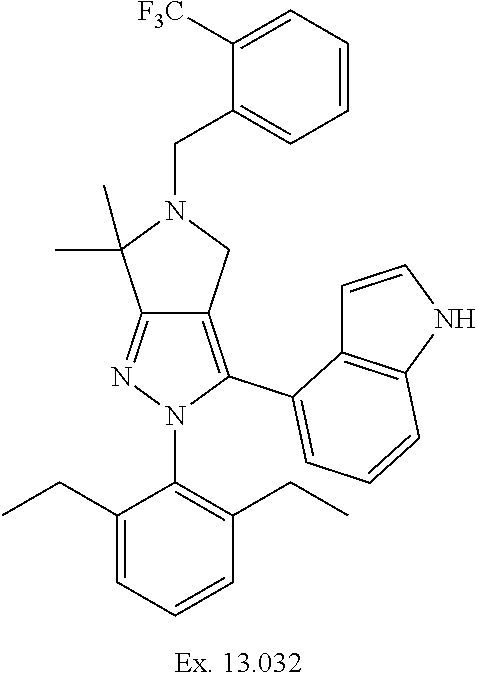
C12=NN(C3=C(CC)C=CC=C3CC)C(C3=CC=CC4=C3C=CN4)=C1CN(CC1=CC=CC=C1[F3C])C2(C)C
